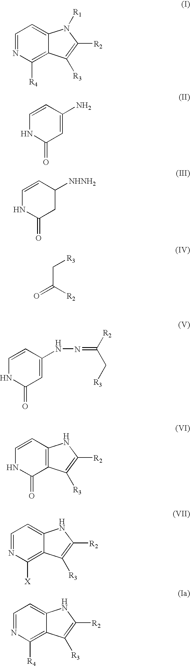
C1=NC([R4])=C2C(=C1)N([R1])C([R2])=C2[R3].C1=CC(N)=CC(=O)N1.C1=CC([NHNH2])CC(=O)N1.C(C([R2])=O)[R3].C1=CNC(=O)C=C1NN=C(C[R3])[R2].C1=CNC(=O)C2=C1NC([R2])=C2[R3].C1=C2C(=C([X])N=C1)C([R3])=C([R2])N2.C1=C2C(=C([R4])N=C1)C([R3])=C([R2])N2
